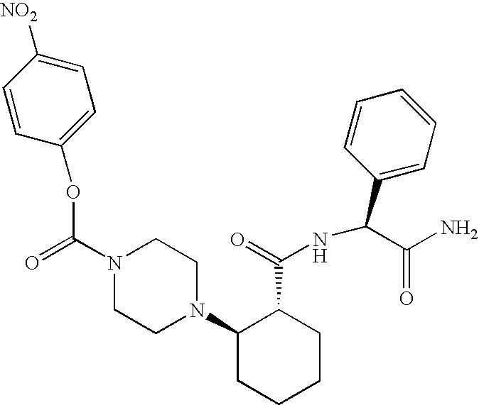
N1(C(=O)OC2=CC=C([NO2])C=C2)CCN(C2CCCCC2C(=O)NC(C2=CC=CC=C2)C(N)=O)CC1
